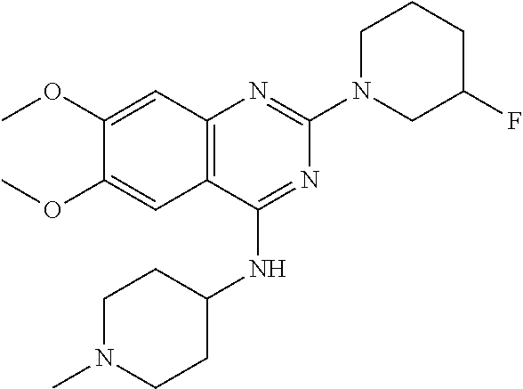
C12=C(C(NC3CCN(C)CC3)=NC(N3CC(F)CCC3)=N1)C=C(OC)C(OC)=C2
